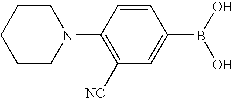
C1([NC])=C(N2CCCCC2)C=CC(B(O)O)=C1
